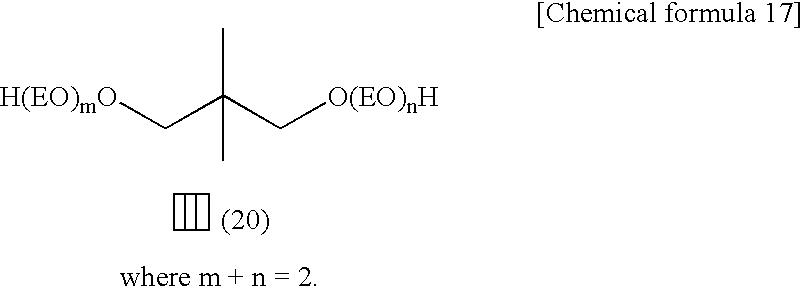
[H(EO)mO]CC(C[O(EO)nH])(C)C
